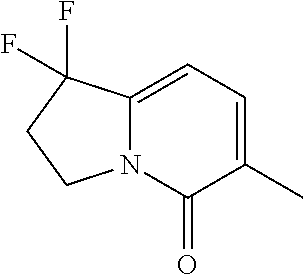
C12=CC=C(C)C(=O)N1CCC2(F)F
